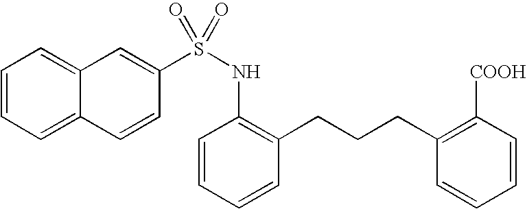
C12=CC=CC=C1C=CC(S(=O)(NC1=C(CCCC3=C([COOH])C=CC=C3)C=CC=C1)=O)=C2
